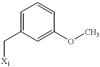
C1=C(C[X1])C=C(OC)C=C1
